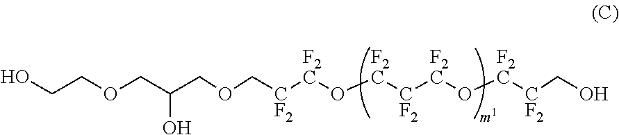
C(OC[CF2][F2C]O[F2C][CF2][F2C]O[F2C][CF2]CO)C(COCCO)O
